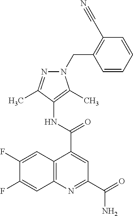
C12=C(N=C(C(=O)N)C=C1C(=O)NC1=C(C)N(CC3=C(C#N)C=CC=C3)N=C1C)C=C(F)C(F)=C2
